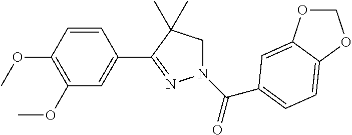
C1=CC(OC)=C(OC)C=C1C1=NN(C(=O)C2=CC=C3C(=C2)OCO3)CC1(C)C
